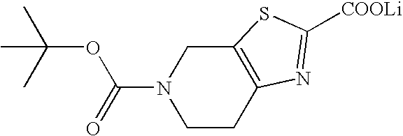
N1(C(=O)OC(C)(C)C)CCC2=C(C1)SC([COOLi])=N2
